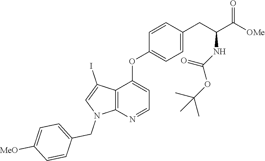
C12=C(N=CC=C1OC1=CC=C(CC(NC(OC(C)(C)C)=O)C([OMe])=O)C=C1)N(CC1=CC=C([MeO])C=C1)C=C2I
